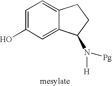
C1=C(O)C=C2C(=C1)CCC2N([H])[Pg]
